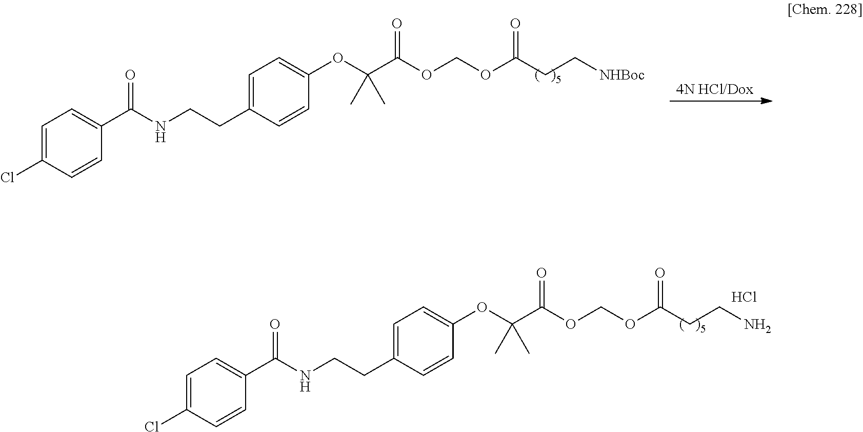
[4N HCl/Dox].C1=C(Cl)C=CC(C(NCCC2=CC=C(OC(C(=O)OCOC(=O)CC[NHBoc])(C)C)C=C2)=O)=C1.Cl.C1=C(Cl)C=CC(C(NCCC2=CC=C(OC(C(=O)OCOC(=O)CCN)(C)C)C=C2)=O)=C1
